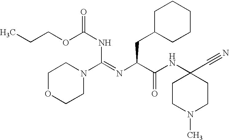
C(C)COC(NC(N1CCOCC1)=NC(C(NC1(C#N)CCN(C)CC1)=O)CC1CCCCC1)=O
